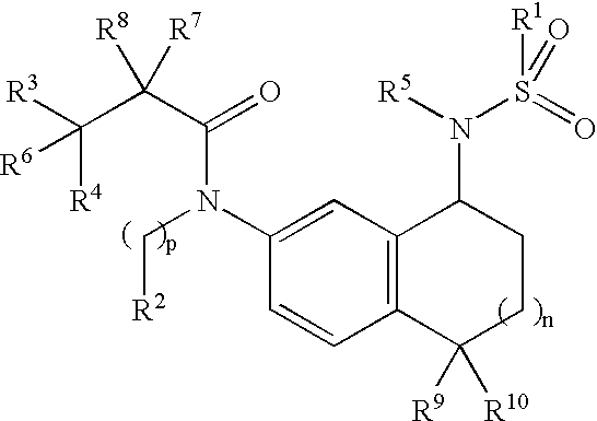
C([R4])(C(C(N(C[R2])C1=CC2=C(C=C1)C([R9])([R10])CCC2N([R5])S([R1])(=O)=O)=O)([R8])[R7])([R3])[R6]
